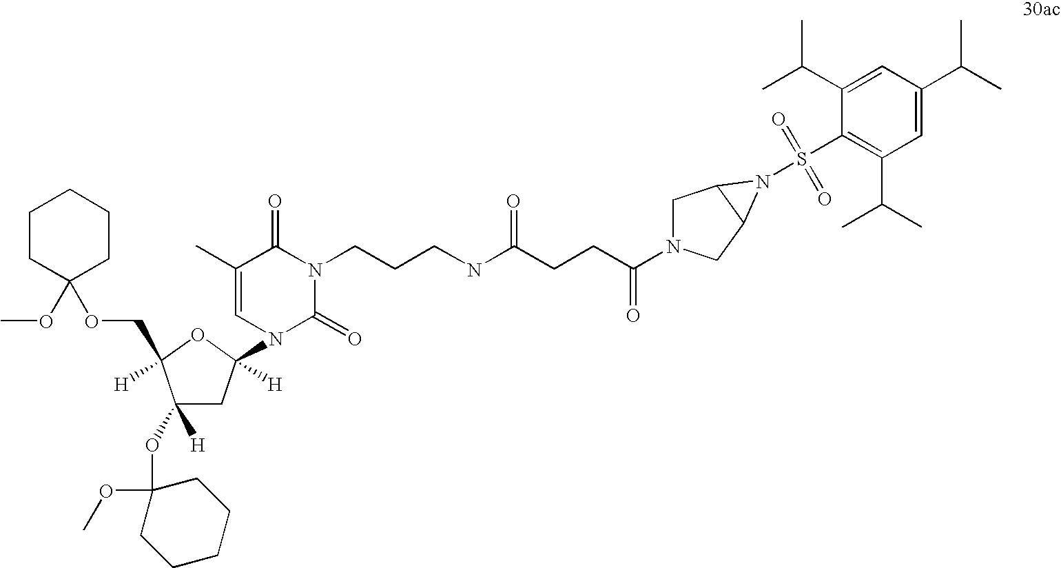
C1CC(OCC2([H])C([H])(OC3(OC)CCCCC3)CC(N3C(=O)N(CCCNC(CCC(=O)N4CC5C(C4)N5S(C4=C(C(C)C)C=C(C(C)C)C=C4C(C)C)(=O)=O)=O)C(=O)C(C)=C3)([H])O2)(OC)CCC1
